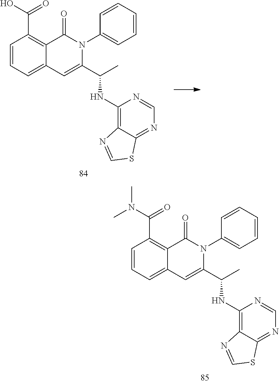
C1=CC=C2C(=C1C(=O)N(C)C)C(=O)N(C1=CC=CC=C1)C(C(C)NC1=C3C(=NC=N1)SC=N3)=C2.C1=CC=C2C(=C1C(=O)O)C(=O)N(C1=CC=CC=C1)C(C(C)NC1=C3C(=NC=N1)SC=N3)=C2
